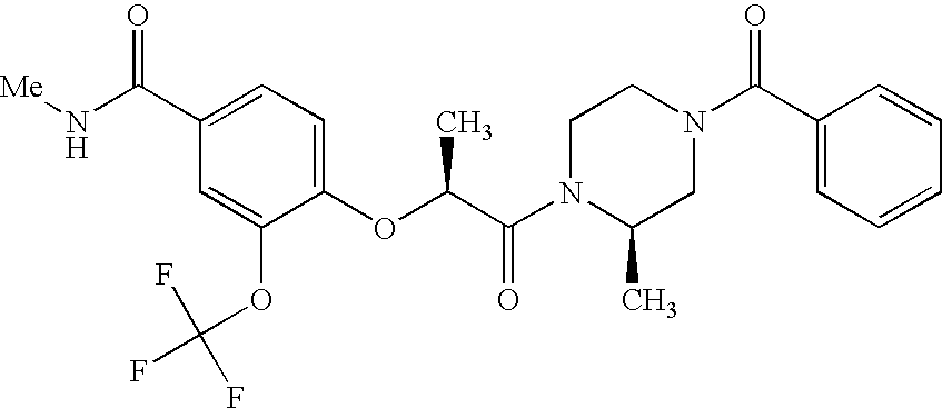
N1(C(C(OC2=CC=C(C(N[Me])=O)C=C2OC(F)(F)F)C)=O)CCN(C(C2=CC=CC=C2)=O)CC1C
